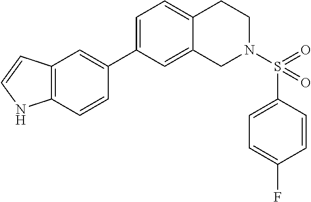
C12=C(C=CN1)C=C(C1=CC=C3C(=C1)CN(S(=O)(C1=CC=C(F)C=C1)=O)CC3)C=C2
